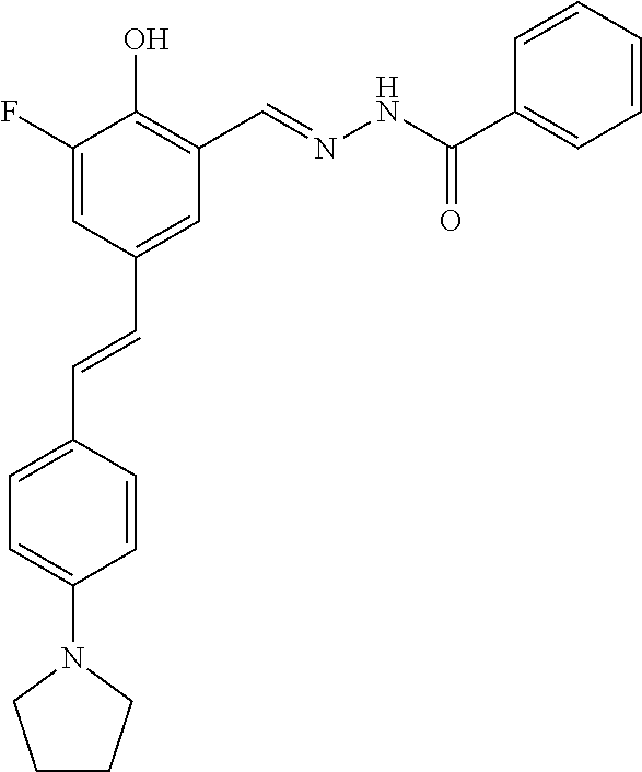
C1=C(F)C(O)=C(C=NNC(C2=CC=CC=C2)=O)C=C1C=CC1=CC=C(N2CCCC2)C=C1
